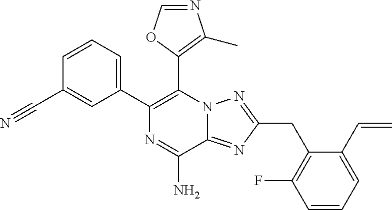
C1=CC(C#N)=CC(C2=C(C3=C(C)N=CO3)N3C(=NC(CC4=C(F)C=CC=C4C=C)=N3)C(N)=N2)=C1
